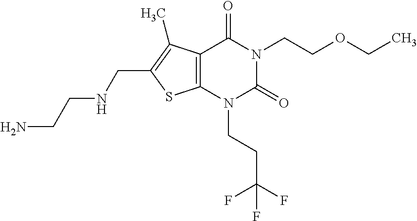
C12=C(N(CCC(F)(F)F)C(=O)N(CCOCC)C1=O)SC(CNCCN)=C2C
